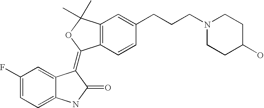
C12=C(C=CC(CCCN3CCC(O)CC3)=C1)C(=C1C3=CC(F)=CC=C3NC1=O)OC2(C)C
